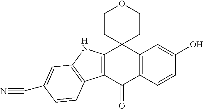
C12=C(C(=O)C3=C(C14CCOCC4)C=C(O)C=C3)C1=C(N2)C=C(C#N)C=C1
